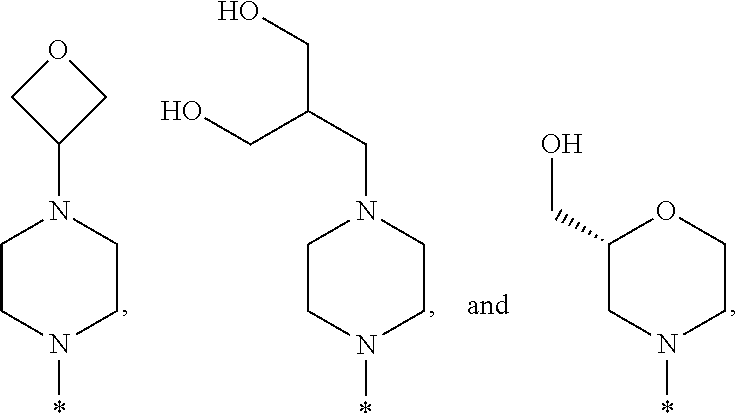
N1(C2COC2)CCN(*)CC1.O1C(CO)CN(*)CC1.N1(CC(CO)CO)CCN(*)CC1
